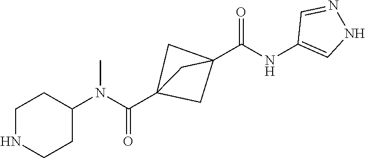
C1NCCC(N(C(C23CC(C(NC4=CNN=C4)=O)(C2)C3)=O)C)C1
